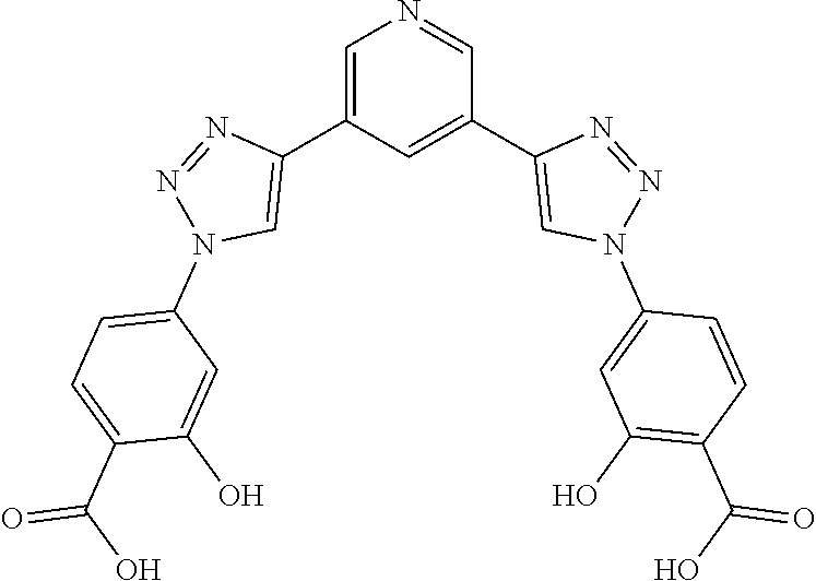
C1=C(C2=CN(C3=CC=C(C(O)=O)C(O)=C3)N=N2)C=C(C2=CN(C3=CC(O)=C(C(O)=O)C=C3)N=N2)C=N1
